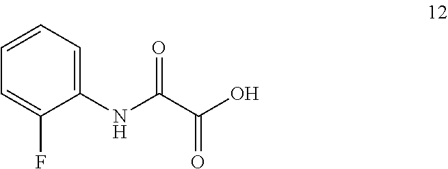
C1=C(F)C(NC(C(O)=O)=O)=CC=C1
